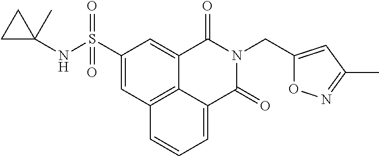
C(N1C(=O)C2=CC=CC3=C2C(=CC(S(=O)(=O)NC2(C)CC2)=C3)C1=O)C1=CC(C)=NO1
